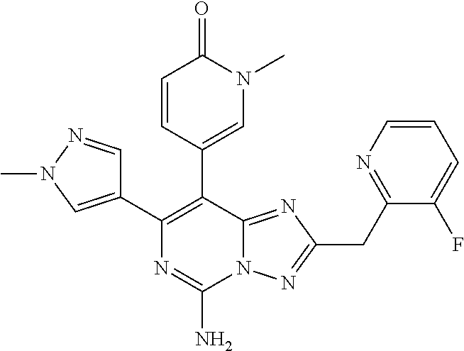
N12C(=NC(CC3=NC=CC=C3F)=N1)C(C1=CN(C)C(=O)C=C1)=C(C1=CN(C)N=C1)N=C2N
